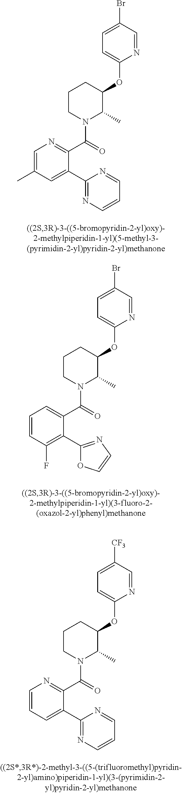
C1(OC2CCCN(C(C3=NC=C(C)C=C3C3=NC=CC=N3)=O)C2C)=CC=C(Br)C=N1.C1(OC2CCCN(C(C3=CC=CC(F)=C3C3=NC=CO3)=O)C2C)=CC=C(Br)C=N1.C1(OC2CCCN(C(C3=NC=CC=C3C3=NC=CC=N3)=O)C2C)=CC=C([CF3])C=N1
